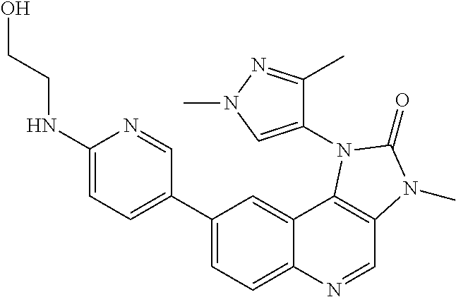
C1(NCCO)=CC=C(C2=CC=C3C(=C2)C2=C(C=N3)N(C)C(=O)N2C2=CN(C)N=C2C)C=N1
